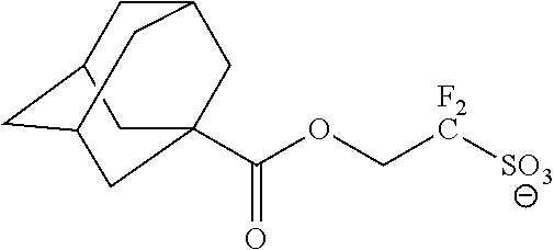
C1C2CC3CC(C(OC[F2C][SO3])=O)(CC1C3)C2
